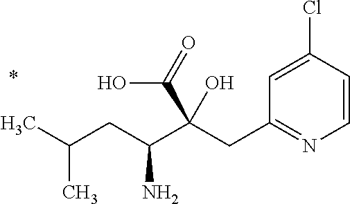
CC(CC(C(CC1=NC=CC(Cl)=C1)(O)C(=O)O)N)C
